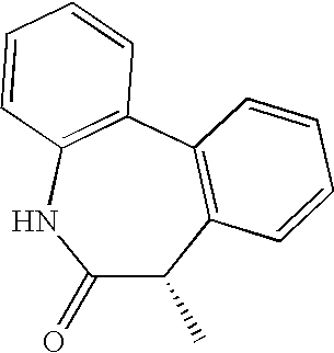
C1(=O)C(C)C2=C(C3=C(N1)C=CC=C3)C=CC=C2
